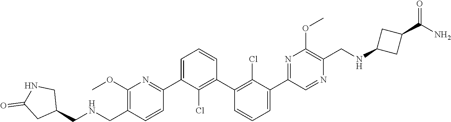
C1(C2=NC(OC)=C(C[HN]CC3CNC(=O)C3)C=C2)=CC=CC(C2=C(Cl)C(C3=NC(OC)=C(CNC4CC(C(N)=O)C4)N=C3)=CC=C2)=C1Cl
